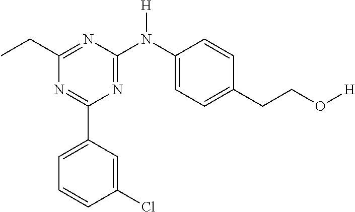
C1(C2=CC=CC(Cl)=C2)=NC(CC)=NC(N(C2=CC=C(CCO[H])C=C2)[H])=N1
